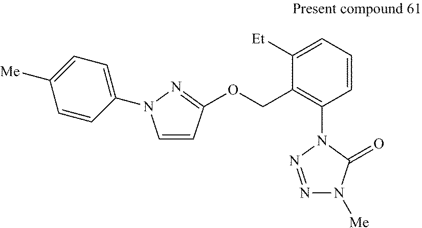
C1=CC(OCC2=C(N3N=NN([Me])C3=O)C=CC=C2[Et])=NN1C1=CC=C([Me])C=C1
